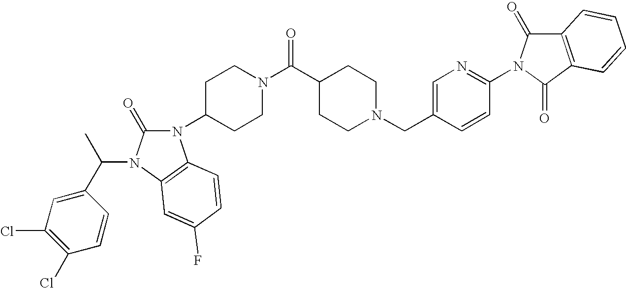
C1=CC(CN2CCC(C(N3CCC(N4C(=O)N(C(C5=CC(Cl)=C(Cl)C=C5)C)C5=C4C=CC(F)=C5)CC3)=O)CC2)=CN=C1N1C(=O)C2=C(C1=O)C=CC=C2
